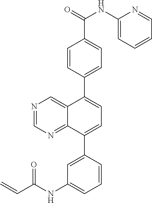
N1=CN=C2C(=C1)C(C1=CC=C(C(NC3=CC=CC=N3)=O)C=C1)=CC=C2C1=CC(NC(C=C)=O)=CC=C1
